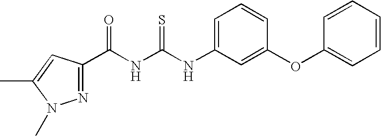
C(NC(NC1=CC=CC(OC2=CC=CC=C2)=C1)=S)(=O)C1=NN(C)C(C)=C1
